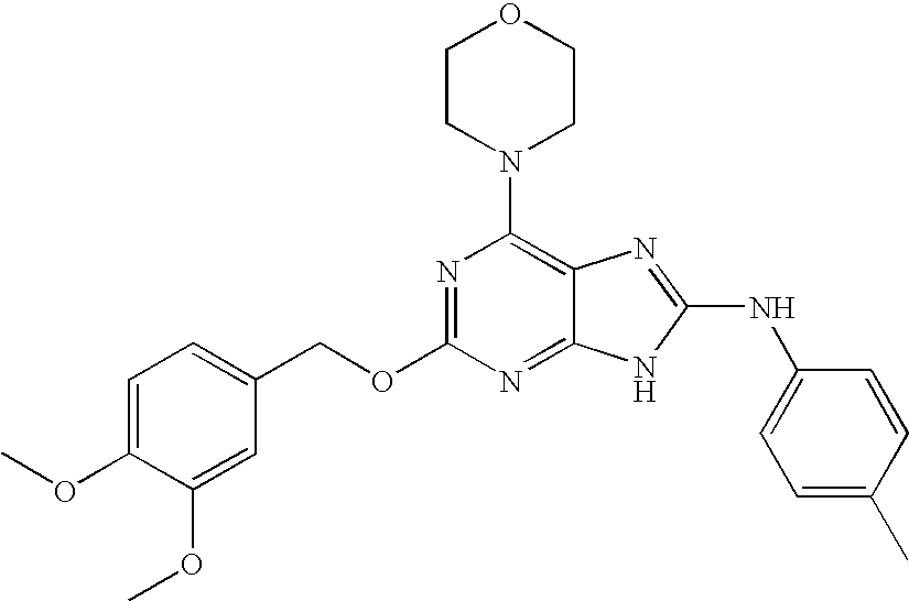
C1CN(C2=C3C(=NC(OCC4=CC=C(OC)C(OC)=C4)=N2)NC(NC2=CC=C(C)C=C2)=N3)CCO1
